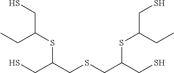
C(SC(CSCC(SC(CS)CC)CS)CS)(CS)CC
